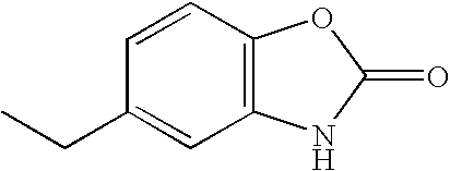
C12=C(C=CC(CC)=C1)OC(=O)N2
